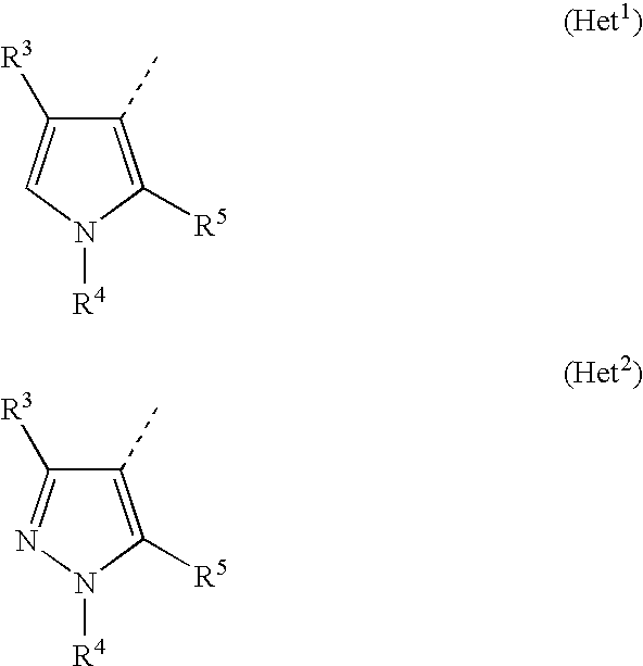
C1(C)=C([R5])N([R4])C=C1[R3].C1(C)=C([R5])N([R4])N=C1[R3]
